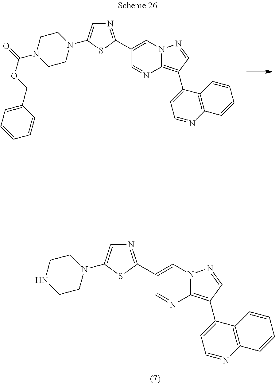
C12=C(C3=CC=NC4=C3C=CC=C4)C=NN1C=C(C1=NC=C(N3CCN(C(=O)OCC4=CC=CC=C4)CC3)S1)C=N2.C12=C(C3=CC=NC4=C3C=CC=C4)C=NN1C=C(C1=NC=C(N3CCNCC3)S1)C=N2
